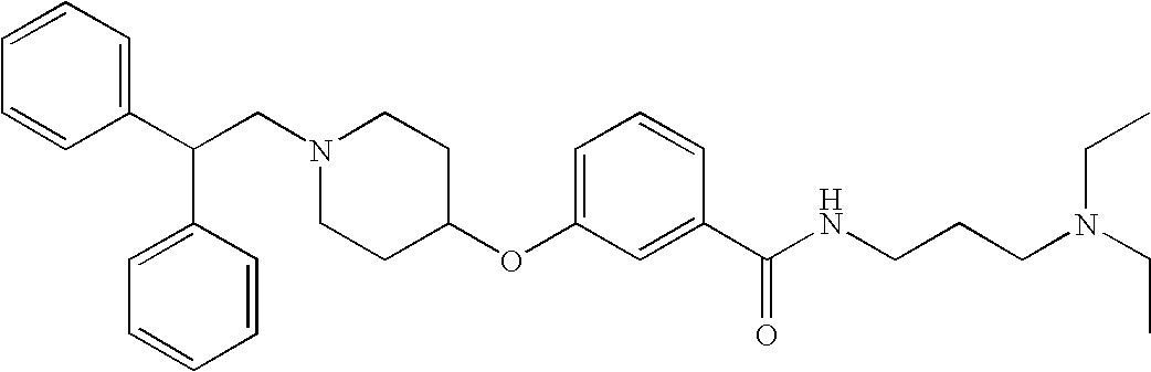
N1(CC(C2=CC=CC=C2)C2=CC=CC=C2)CCC(OC2=CC=CC(C(NCCCN(CC)CC)=O)=C2)CC1
